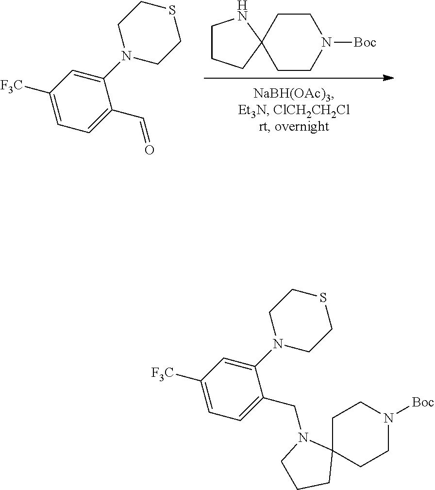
C1CCC2(N1)CCN([Boc])CC2.C1(C=O)=CC=C([F3C])C=C1N1CCSCC1.C1(CN2C3(CCN([Boc])CC3)CCC2)=CC=C([F3C])C=C1N1CCSCC1
